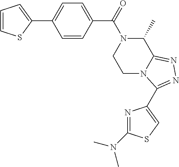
C1=CSC(C2=CC=C(C(=O)N3CCN4C(=NN=C4C4=CSC(N(C)C)=N4)C3C)C=C2)=C1
